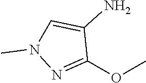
C1(OC)=NN(C)C=C1N
